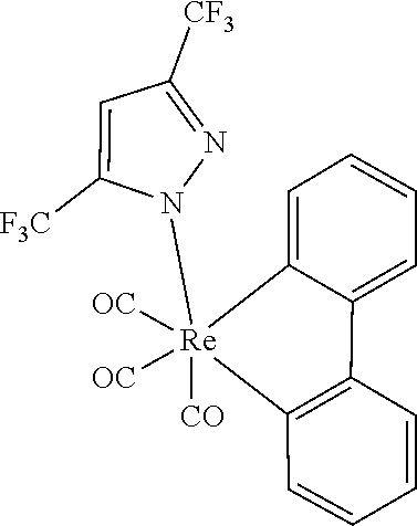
C1=C2C(=CC=C1)C1=C([Re]2(N2N=C([CF3])C=C2[F3C])([OC])([CO])[OC])C=CC=C1
